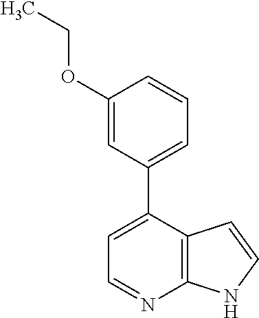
C1=C(C2=CC=CC(OCC)=C2)C2=C(N=C1)NC=C2
